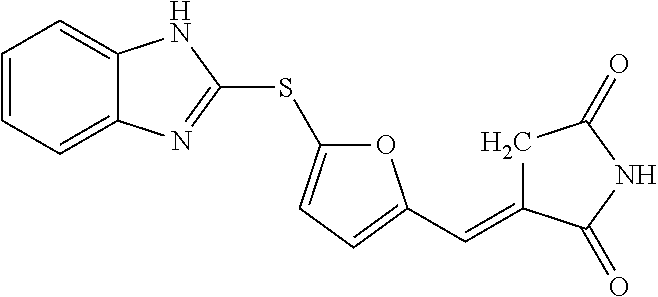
C1=CC=C2C(=C1)NC(SC1=CC=C(C=C3CC(=O)NC3=O)O1)=N2
